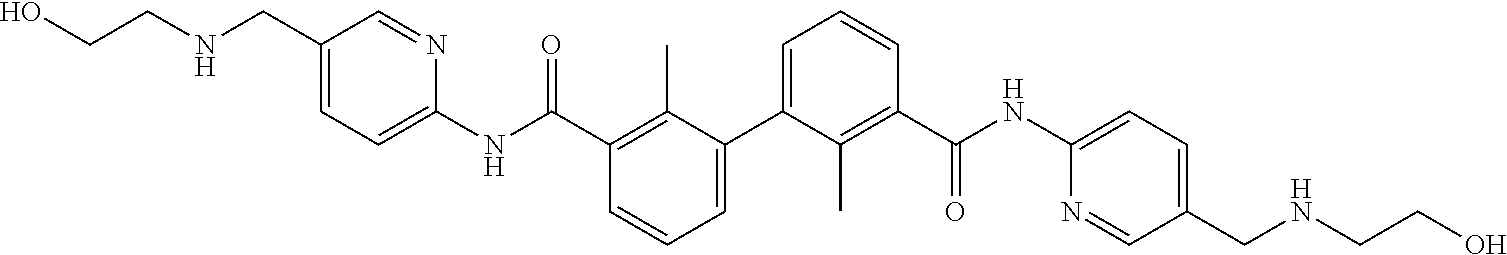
C1=C(C2=CC=CC(C(NC3=CC=C(CNCCO)C=N3)=O)=C2C)C(C)=C(C(NC2=CC=C(CNCCO)C=N2)=O)C=C1
